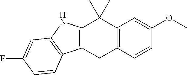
C12=C(C=CC(OC)=C1)CC1=C(C2(C)C)NC2=C1C=CC(F)=C2
